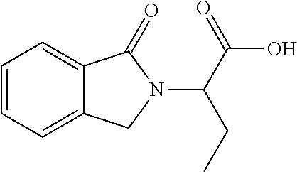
C1=CC=C2C(=C1)C(=O)N(C(CC)C(O)=O)C2
